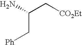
NC(C[CO2Et])C[Ph]
